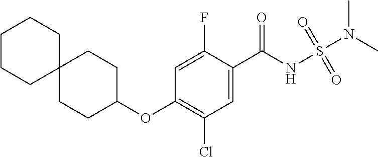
C1=C(F)C(C(NS(=O)(=O)N(C)C)=O)=CC(Cl)=C1OC1CCC2(CC1)CCCCC2
